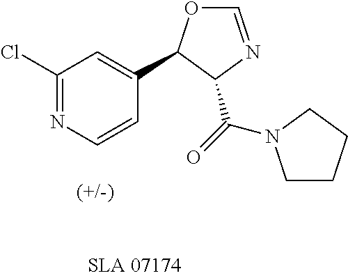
C1(Cl)=NC=CC(C2OC=NC2C(=O)N2CCCC2)=C1
